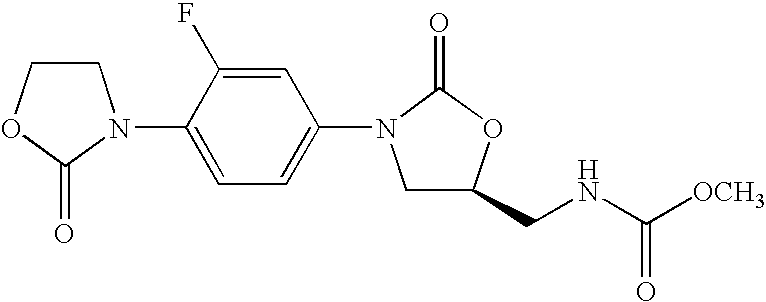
C1COC(=O)N1C1=CC=C(N2CC(CNC([OCH3])=O)OC2=O)C=C1F
